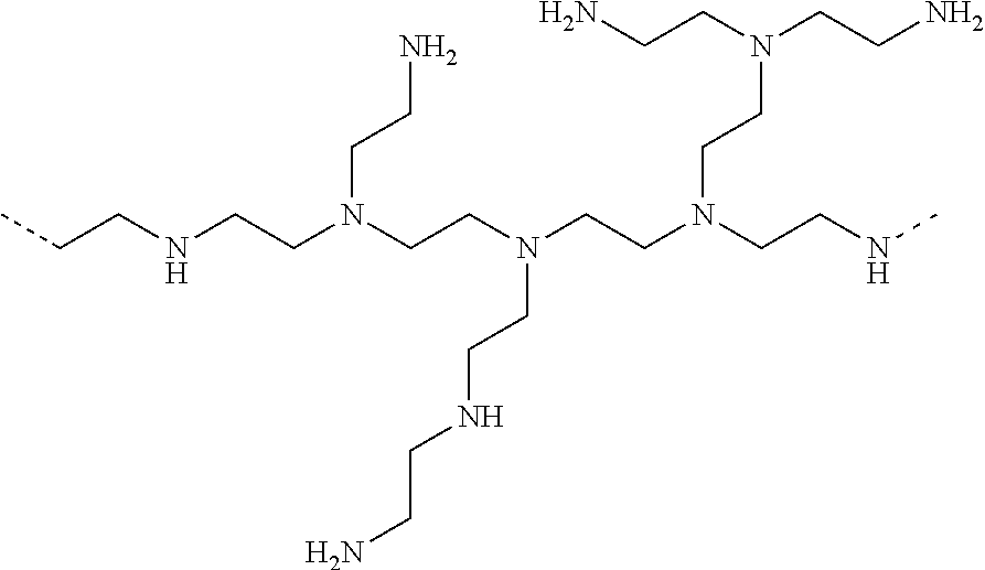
CCCNCCN(CCN(CCN(CCNC)CCN(CCN)CCN)CCNCCN)CCN
